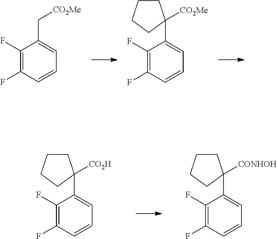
C1(F)=C(F)C=CC=C1C[CO2Me].C1(F)=C(F)C=CC=C1C1([CO2Me])CCCC1.C1(F)=C(F)C=CC=C1C1([CO2H])CCCC1.C1(F)=C(F)C=CC=C1C1([CONHOH])CCCC1
